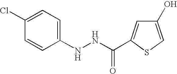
C1(O)=CSC(C(=O)NNC2=CC=C(Cl)C=C2)=C1
